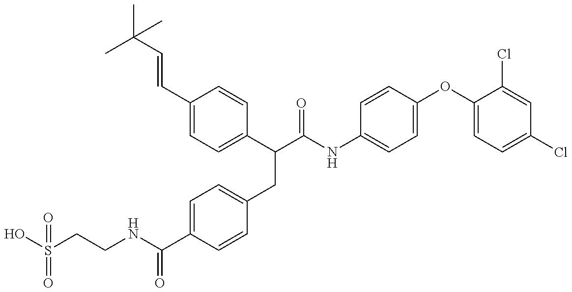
OS(CCNC(C1=CC=C(CC(C(NC2=CC=C(OC3=CC=C(Cl)C=C3Cl)C=C2)=O)C2=CC=C(C=CC(C)(C)C)C=C2)C=C1)=O)(=O)=O
